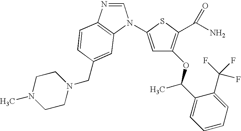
C1=C(N2C=NC3=C2C=C(CN2CCN(C)CC2)C=C3)SC(C(=O)N)=C1OC(C1=CC=CC=C1C(F)(F)F)C
